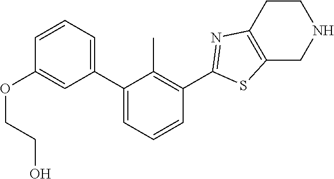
C1(C2=CC=CC(OCCO)=C2)=CC=CC(C2=NC3=C(S2)CNCC3)=C1C
